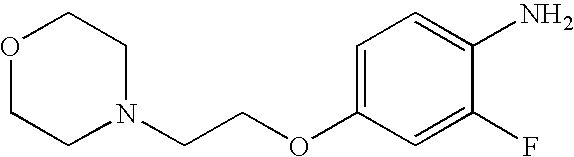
O1CCN(CCOC2=CC=C(N)C(F)=C2)CC1
